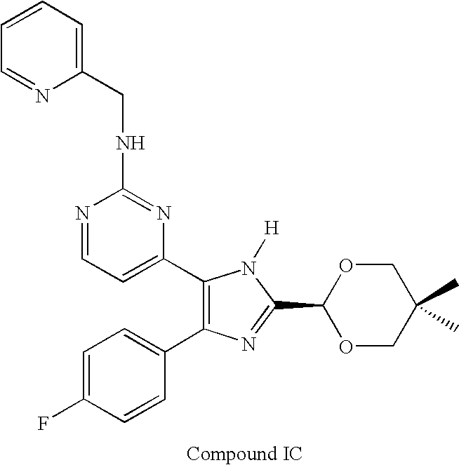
C1=C(F)C=CC(C2=C(C3=CC=NC(NCC4=CC=CC=N4)=N3)N([H])C(C3OCC(C)(C)CO3)=N2)=C1
